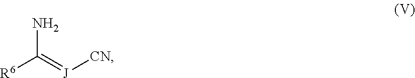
[R6]C(=[J][CN])N
